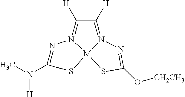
N1=C(N(C)[H])S[M]23N1=C([H])C([H])=N2N=C(O[CH2CH3])S3
